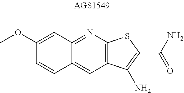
C1(OC)=CC2=NC3=C(C=C2C=C1)C(N)=C(C(N)=O)S3
